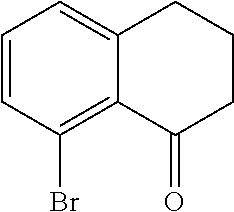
C1=CC(Br)=C2C(=C1)CCCC2=O
